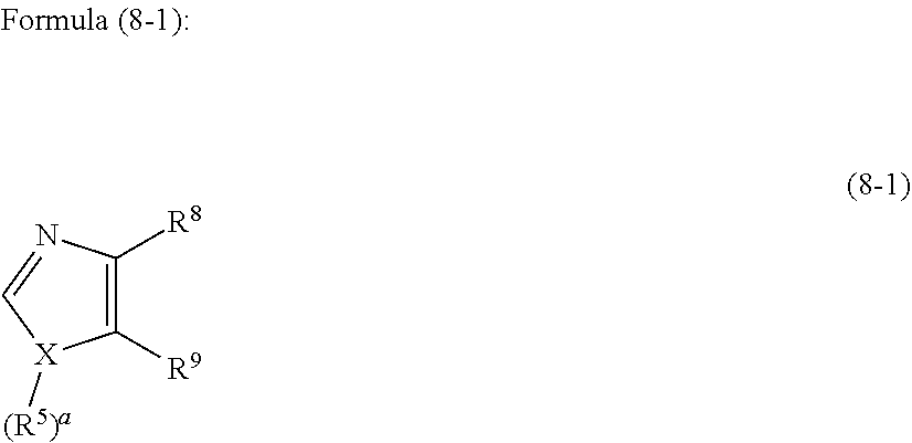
[R8]C1=C([R9])[X]([(R5)a])C=N1
